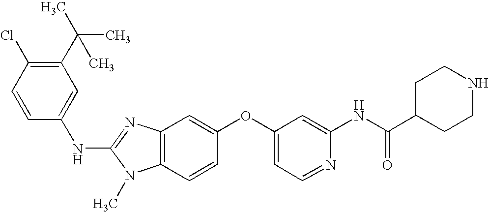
C1(C(C)(C)C)=C(Cl)C=CC(NC2=NC3=C(N2C)C=CC(OC2=CC=NC(NC(C4CCNCC4)=O)=C2)=C3)=C1
